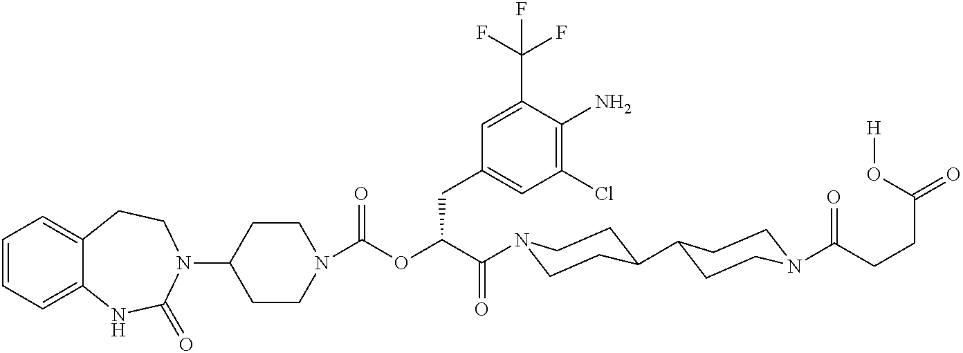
C1=CC=C2C(=C1)CCN(C1CCN(C(=O)OC(C(=O)N3CCC(C4CCN(C(CCC(=O)O[H])=O)CC4)CC3)CC3=CC(Cl)=C(N)C(C(F)(F)F)=C3)CC1)C(=O)N2
